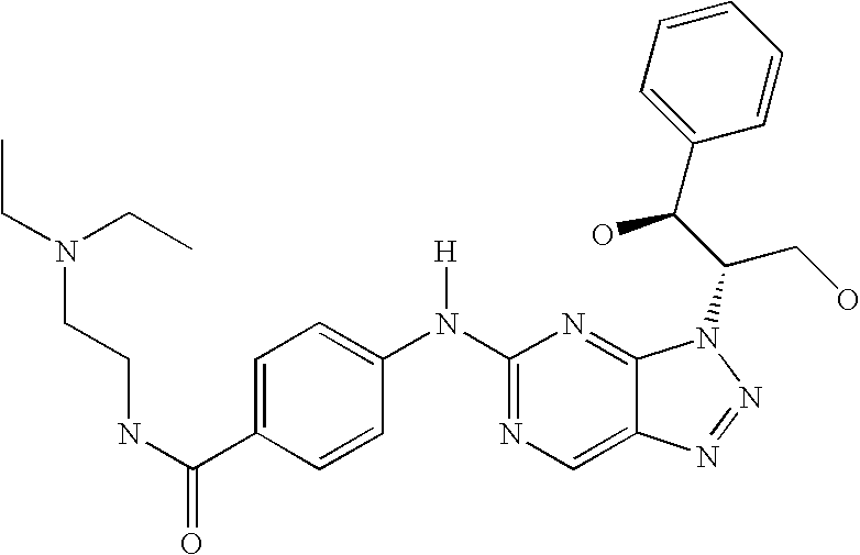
N(C1=NC=C2C(=N1)N(C(C(C1=CC=CC=C1)O)CO)N=N2)(C1=CC=C(C(NCCN(CC)CC)=O)C=C1)[H]
